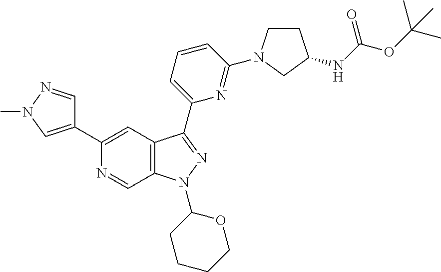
C1(C2=CC3=C(C=N2)N(C2CCCCO2)N=C3C2=CC=CC(N3CCC(NC(OC(C)(C)C)=O)C3)=N2)=CN(C)N=C1
